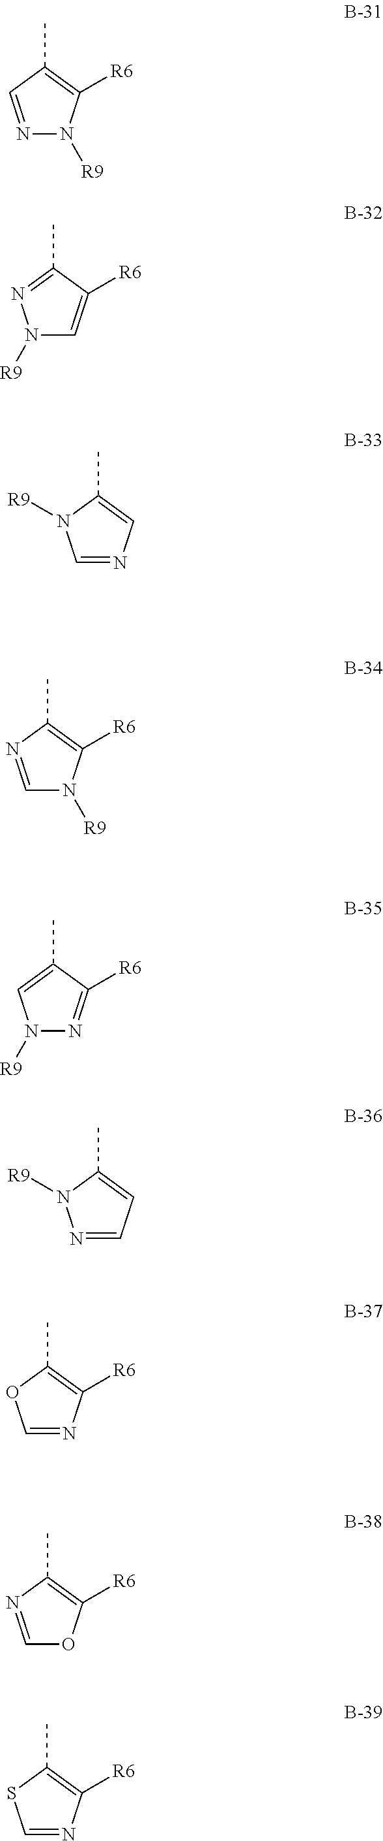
CC1=C([R6])N([R9])N=C1.CC1=NN([R9])C=C1[R6].CC1=CN=CN1[R9].CC1=C([R6])N([R9])C=N1.CC1=CN([R9])N=C1[R6].CC1=CC=NN1[R9].CC1=C([R6])N=CO1.CC1=C([R6])OC=N1.CC1=C([R6])N=CS1
